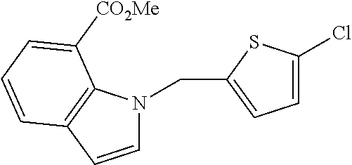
C1=CC2=C(N1CC1=CC=C(Cl)S1)C([CO2Me])=CC=C2
